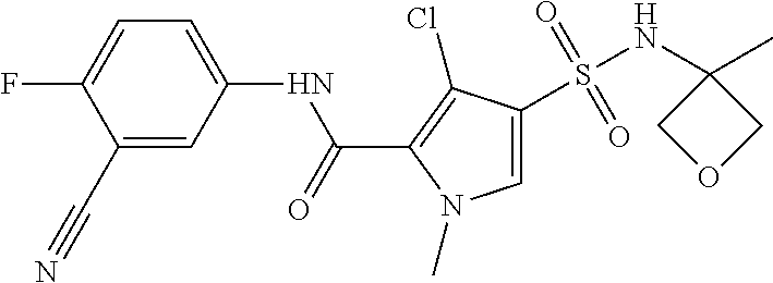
C1(C#N)=CC(NC(C2=C(Cl)C(S(NC3(C)COC3)(=O)=O)=CN2C)=O)=CC=C1F
